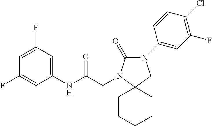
C1(NC(CN2C(=O)N(C3=CC(F)=C(Cl)C=C3)CC23CCCCC3)=O)=CC(F)=CC(F)=C1
